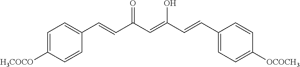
C1=C([H3COCO])C=CC(C=CC(C=C(O)C=CC2=CC=C([OCOCH3])C=C2)=O)=C1
